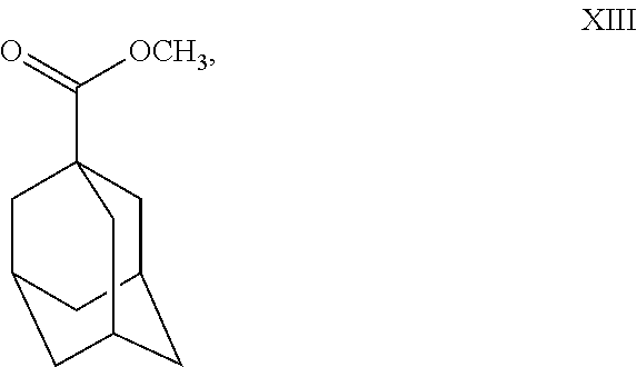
C1C2CC3CC(CC1(C(=O)[OCH3])C3)C2
